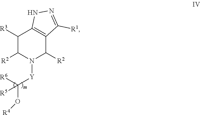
C1([R3])C([R2])N([Y]C(O[R4])([R6])[R5])C([R2])C2=C1NN=C2[R1]
